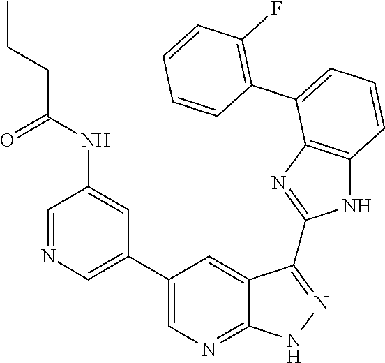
C1(F)=C(C2=CC=CC3=C2N=C(C2=NNC4=NC=C(C5=CN=CC(NC(CCC)=O)=C5)C=C42)N3)C=CC=C1
